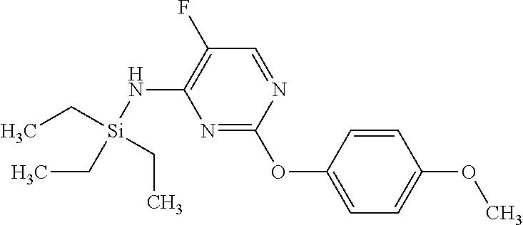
N1=C(OC2=CC=C(OC)C=C2)N=CC(F)=C1N[Si](CC)(CC)CC
